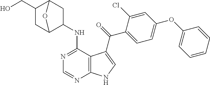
C1(CO)CC2C(NC3=NC=NC4=C3C(C(=O)C3=CC=C(OC5=CC=CC=C5)C=C3Cl)=CN4)CC1O2
